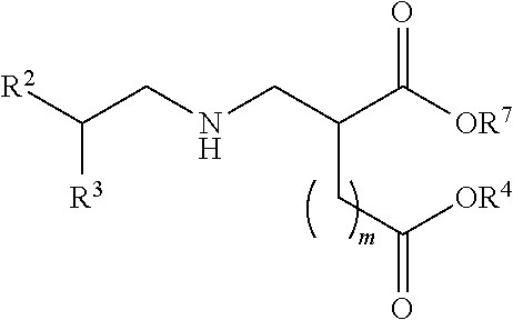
O=C([OR7])C(CNCC([R2])[R3])CC([OR4])=O
